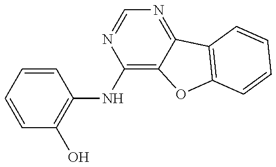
C1=CC=CC(NC2=C3C(=NC=N2)C2=C(O3)C=CC=C2)=C1O
